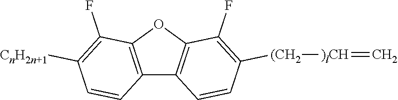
C12=C(OC3=C1C=CC([(CH2][)lCH]=C)=C3F)C(F)=C([CnH2n+1])C=C2
